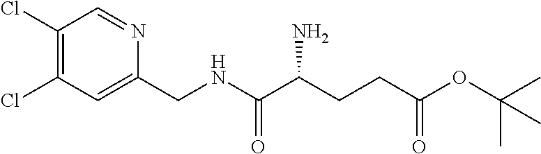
C1(Cl)=C(Cl)C=C(CNC(C(CCC(=O)OC(C)(C)C)N)=O)N=C1
